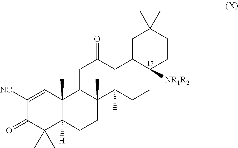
CC1(C)C(=O)C([NC])=CC2(C)C3CC(=O)C4C5CC(C)(C)CCC5([NR1R2])CCC4(C)C3(C)CCC12[H]
